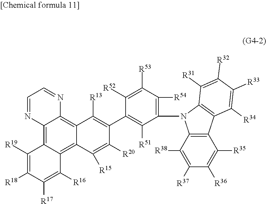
C12=C3C(=C4C(=C1N=CC=N2)C([R13])=C(C1=C([R51])C(N2C5=C(C([R35])=C([R36])C([R37])=C5[R38])C5=C2C([R31])=C([R32])C([R33])=C5[R34])=C([R54])C([R53])=C1[R52])C([R20])=C4[R15])C([R16])=C([R17])C([R18])=C3[R19]
